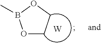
O1CCOB1C.[W]
